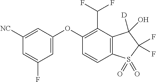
C1([NC])=CC(OC2=C(C(F)F)C3=C(C=C2)S(=O)(=O)C(F)(F)C3(O)[D])=CC(F)=C1
